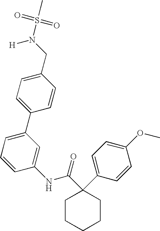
C1=CC(CN(S(=O)(=O)C)[H])=CC=C1C1=CC=CC(NC(C2(C3=CC=C(OC)C=C3)CCCCC2)=O)=C1
